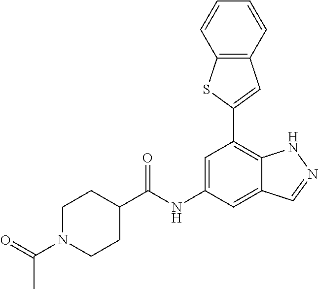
C12=C(C=CC=C1)C=C(C1=C3C(=CC(NC(=O)C4CCN(C(=O)C)CC4)=C1)C=NN3)S2
